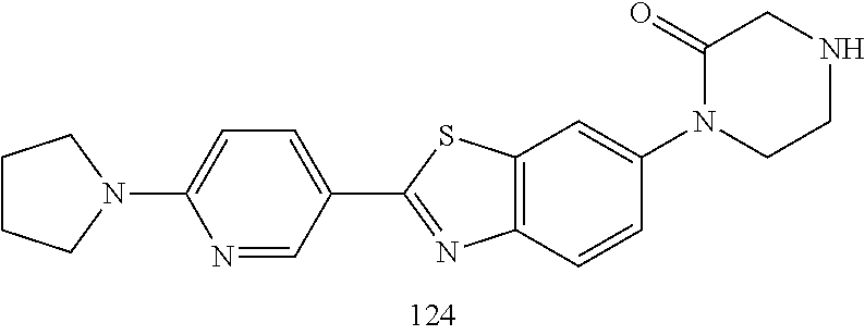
C1=CC2=C(C=C1N1C(=O)CNCC1)SC(C1=CC=C(N3CCCC3)N=C1)=N2
